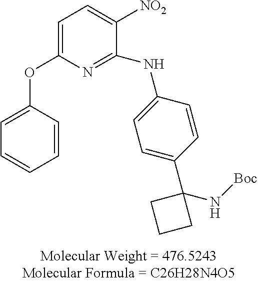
C1=C(OC2=CC=CC=C2)N=C(NC2=CC=C(C3(N[Boc])CCC3)C=C2)C([NO2])=C1
